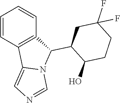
C1=CC2=C(C=C1)C(C1CC(F)(F)CCC1O)N1C2=CN=C1
